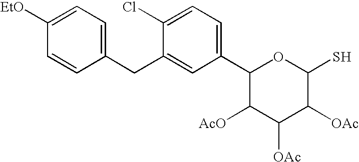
C1([EtO])=CC=C(CC2=CC(C3C([AcO])C([OAc])C([OAc])C(S)O3)=CC=C2Cl)C=C1
